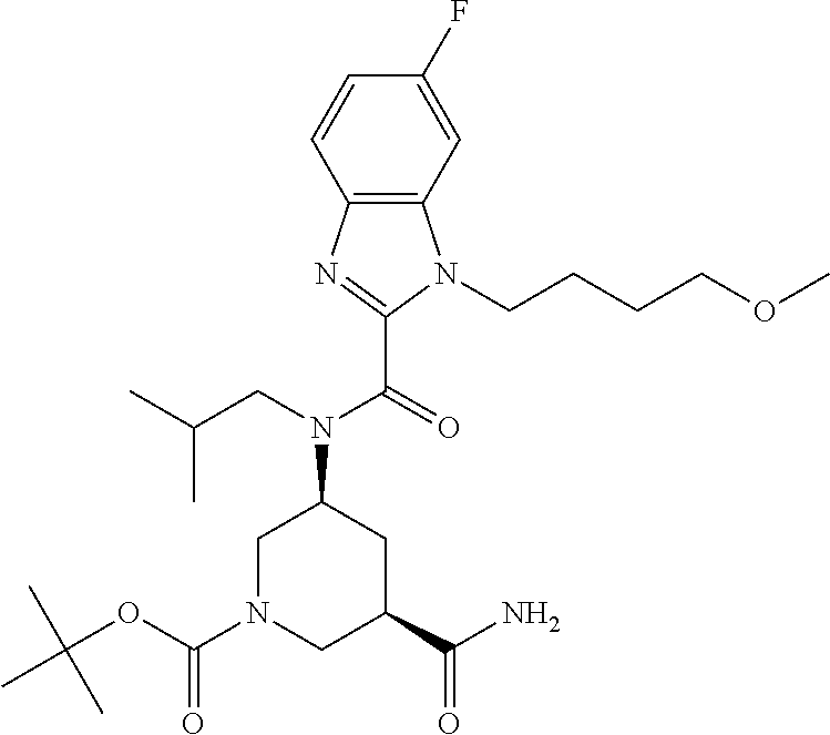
C12=C(C=C(F)C=C1)N(CCCCOC)C(C(N(C1CN(C(OC(C)(C)C)=O)CC(C(N)=O)C1)CC(C)C)=O)=N2
